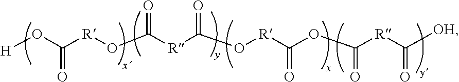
[H]OC([R]OC([R]C(=O)O[R]C(OC(=O)[R]C([OH])=O)=O)=O)=O
